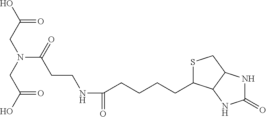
OC(CN(CC(O)=O)C(=O)CCNC(CCCCC1SCC2C1NC(=O)N2)=O)=O
